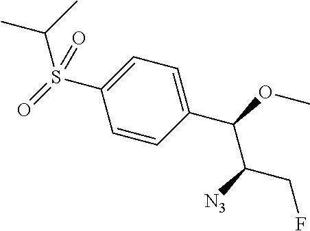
S(C1=CC=C(C(OC)C([N3])CF)C=C1)(=O)(C(C)C)=O
